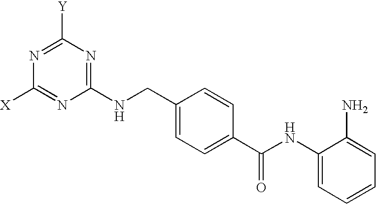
C1(NCC2=CC=C(C(NC3=CC=CC=C3N)=O)C=C2)=NC([Y])=NC([X])=N1
